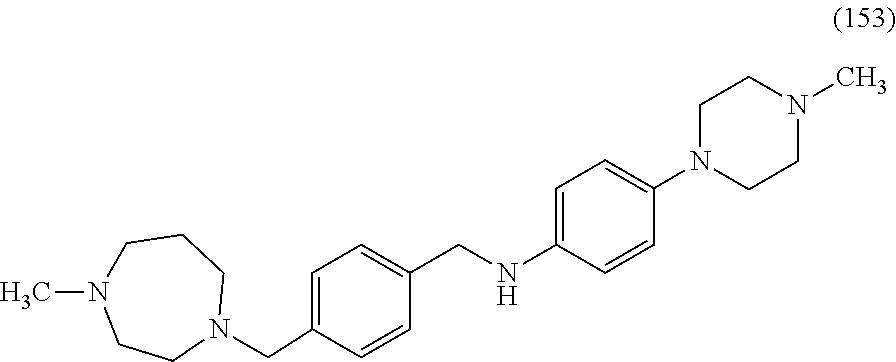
C1=C(CN2CCCN(C)CC2)C=CC(CNC2=CC=C(N3CCN(C)CC3)C=C2)=C1
